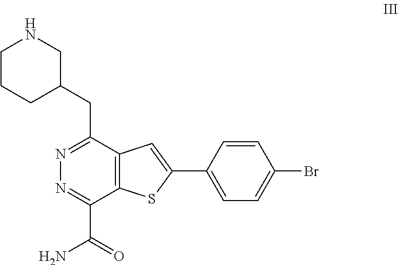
C12=C(C(CC3CNCCC3)=NN=C1C(=O)N)C=C(C1=CC=C(Br)C=C1)S2
